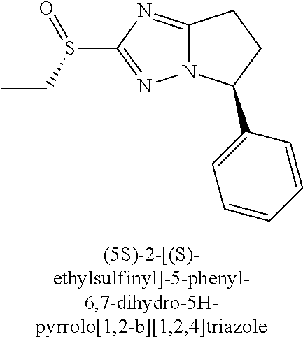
C12=NC(S(=O)CC)=NN1C(C1=CC=CC=C1)CC2
